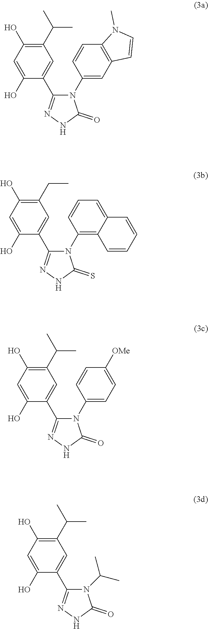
C1=C(O)C(C2=NNC(=O)N2C2=CC3=C(C=C2)N(C)C=C3)=CC(C(C)C)=C1O.C1=C(O)C(C2=NNC(=S)N2C2=C3C(=CC=C2)C=CC=C3)=CC(CC)=C1O.C1=C(O)C(C2=NNC(=O)N2C2=CC=C([OMe])C=C2)=CC(C(C)C)=C1O.C1=C(O)C(C2=NNC(=O)N2C(C)C)=CC(C(C)C)=C1O
